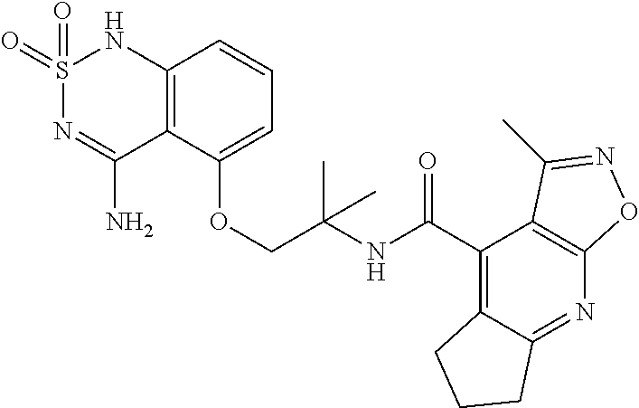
C12=C(C(OCC(NC(C3=C4C(=NC5=C3C(C)=NO5)CCC4)=O)(C)C)=CC=C1)C(N)=NS(=O)(=O)N2
